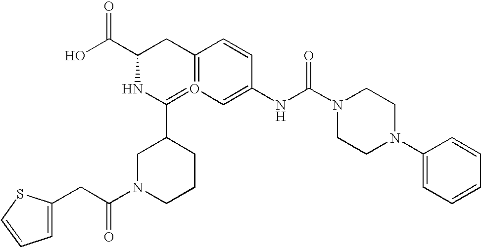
OC(C1CC2=O(=C(C3CN(C(CC4=CC=CS4)=O)CCC3)N1)C=C(NC(N1CCN(C3=CC=CC=C3)CC1)=O)C=C2)=O
